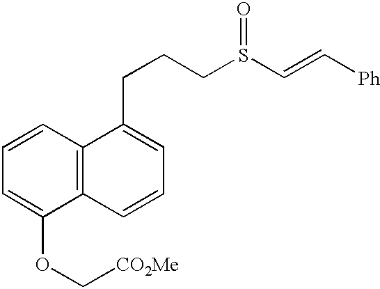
C1=CC2=C(C(OC[CO2Me])=C1)C=CC=C2CCCS(C=C[Ph])=O
